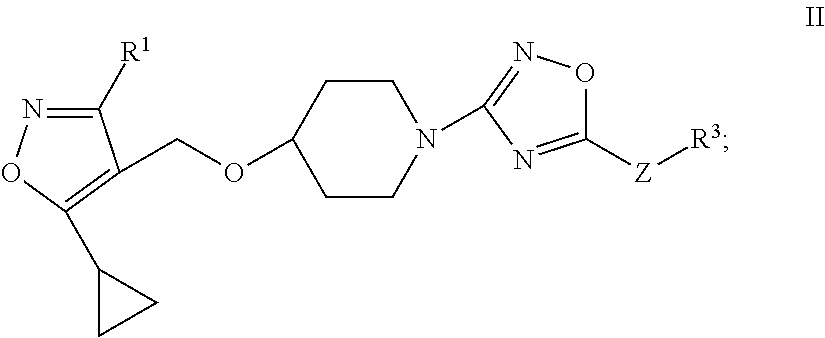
C1CC(OCC2=C(C3CC3)ON=C2[R1])CCN1C1=NOC([Z][R3])=N1
